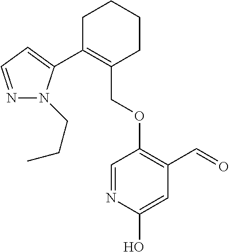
C1C(C2=CC=NN2CCC)=C(COC2=C(C=O)C=C(O)N=C2)CCC1
